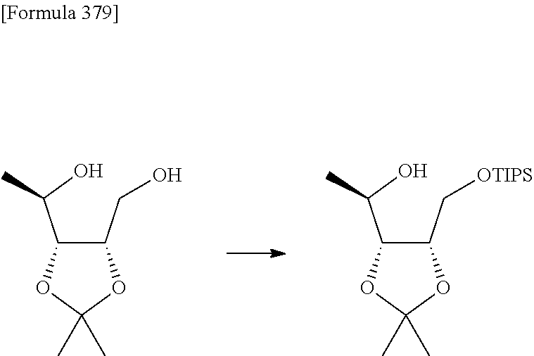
C1(C(O)C)C(CO)OC(C)(C)O1.C1(C(O)C)C(C[OTIPS])OC(C)(C)O1
